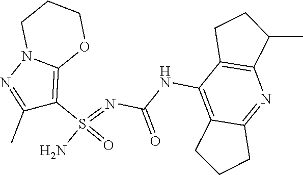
C(NC1=C2C(=NC3=C1CCC3C)CCC2)(N=S(N)(=O)C1=C2N(N=C1C)CCCO2)=O
